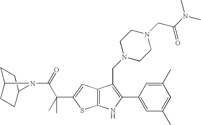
C1C2CCC(C1)N2C(=O)C(C)(C1=CC2=C(S1)NC(C1=CC(C)=CC(C)=C1)=C2CN1CCN(CC(N(C)C)=O)CC1)C
